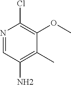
N1=CC(N)=C(C)C(OC)=C1Cl
